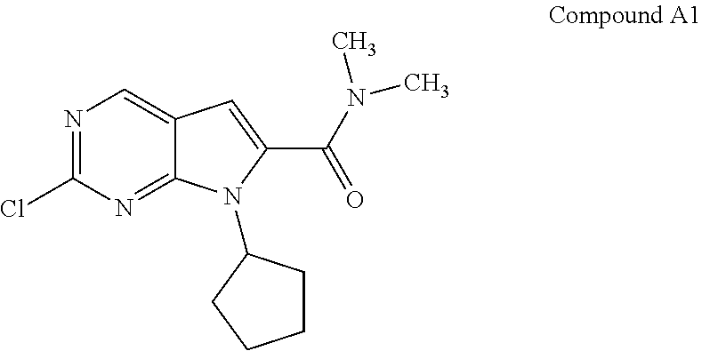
ClC1=NC=C2C(=N1)N(C1CCCC1)C(C(=O)N(C)C)=C2
